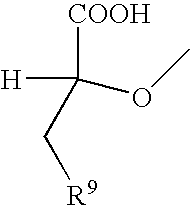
[COOH]C(OC)(C[R9])[H]
